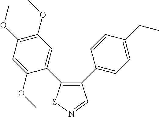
C1=C(OC)C(C2=C(C3=CC=C(CC)C=C3)C=NS2)=CC(OC)=C1OC
